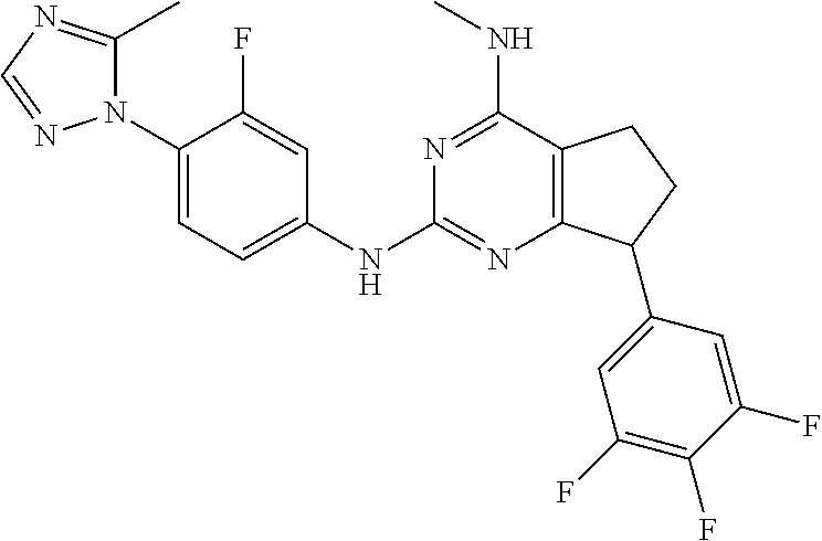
C1(N2C(C)=NC=N2)=CC=C(NC2=NC3=C(C(NC)=N2)CCC3C2=CC(F)=C(F)C(F)=C2)C=C1F
